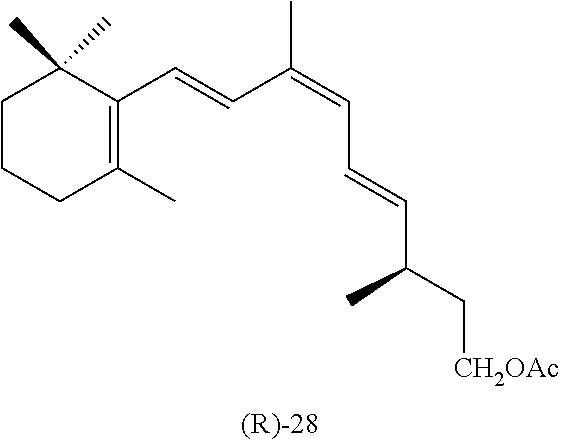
C1CCC(C)=C(C=CC(=CC=CC(C[CH2OAc])C)C)C1(C)C
